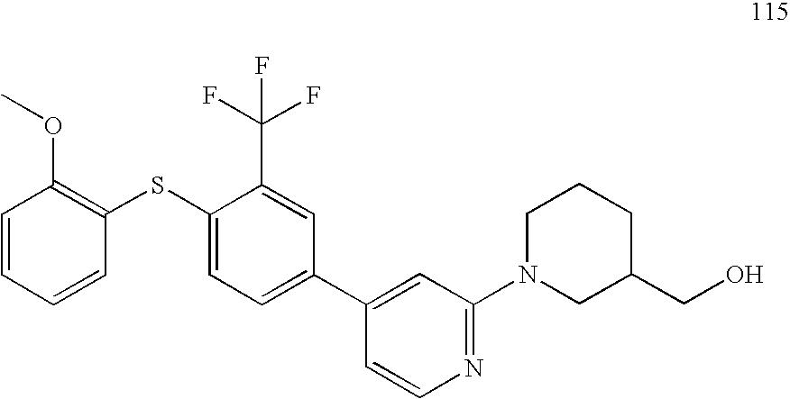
C1=CC=CC(SC2=CC=C(C3=CC(N4CC(CO)CCC4)=NC=C3)C=C2C(F)(F)F)=C1OC
